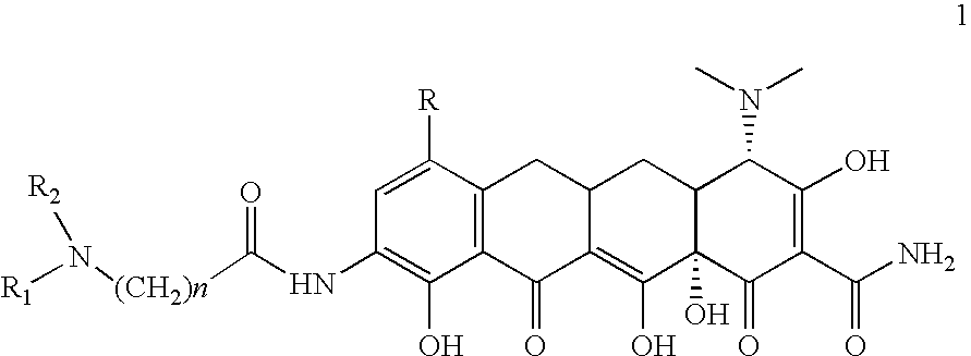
C1=C([R])C2=C(C(O)=C1NC(=O)[(CH2)n]N([R1])[R2])C(=O)C1=C(O)C3(O)C(CC1C2)C(N(C)C)C(O)=C(C(N)=O)C3=O
